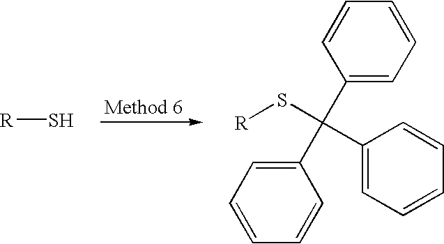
[R]S.[R]SC(C1=CC=CC=C1)(C1=CC=CC=C1)C1=CC=CC=C1
